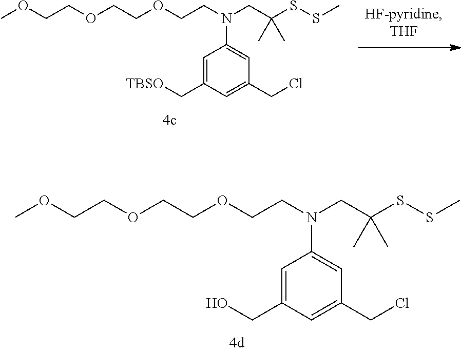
C1=C(CO)C=C(CCl)C=C1N(CC(SSC)(C)C)CCOCCOCCOC.C1=C(C[TBSO])C=C(CCl)C=C1N(CC(SSC)(C)C)CCOCCOCCOC
